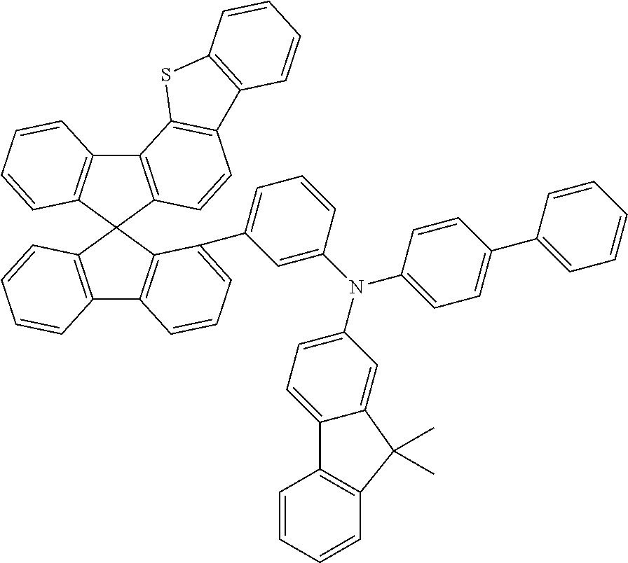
C12=C(C3(C4=C1C=CC=C4)C1=C(C4=C3C(C3=CC=CC(N(C5=CC=C6C(=C5)C(C)(C)C5=C6C=CC=C5)C5=CC=C(C6=CC=CC=C6)C=C5)=C3)=CC=C4)C=CC=C1)C=CC1=C2SC2=C1C=CC=C2
